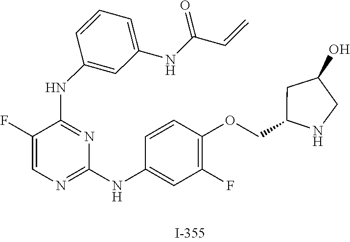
C1(F)=CN=C(NC2=CC(F)=C(OCC3NCC(O)C3)C=C2)N=C1NC1=CC(NC(C=C)=O)=CC=C1
